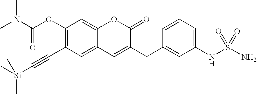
C1(OC(N(C)C)=O)=C(C#C[Si](C)(C)C)C=C2C(=C1)OC(=O)C(CC1=CC(NS(N)(=O)=O)=CC=C1)=C2C
